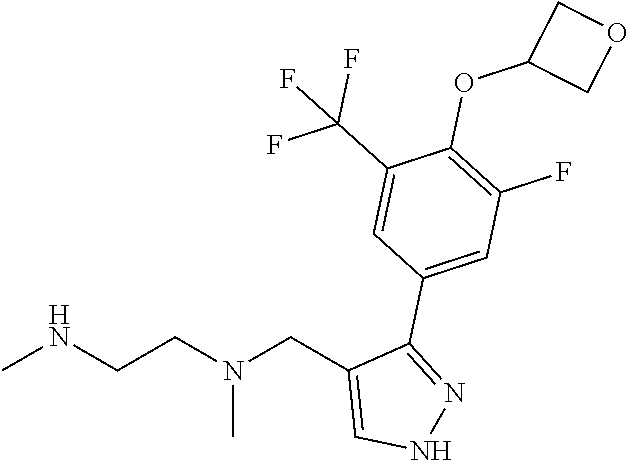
CNCCN(CC1=CNN=C1C1=CC(F)=C(OC2COC2)C(C(F)(F)F)=C1)C
